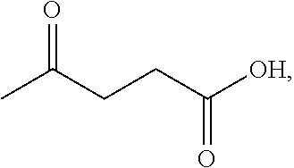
O=C(CCC([OH])=O)C
